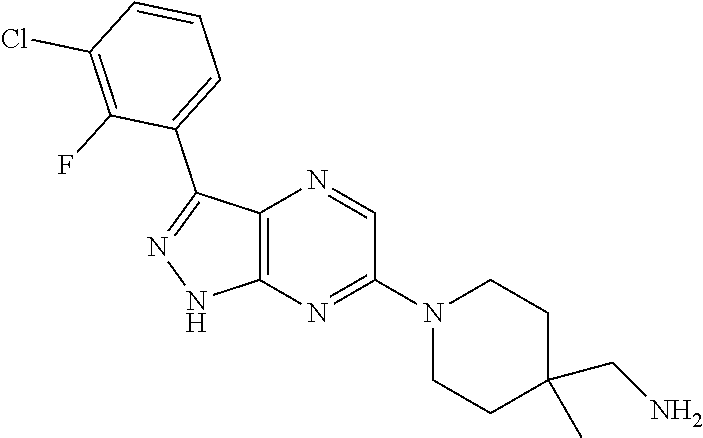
C12=C(N=C(N3CCC(C)(CN)CC3)C=N1)NN=C2C1=CC=CC(Cl)=C1F
